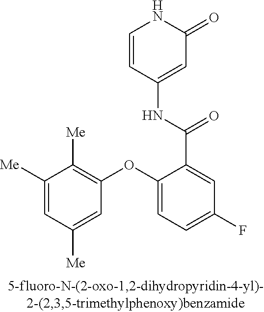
C1([Me])=CC([Me])=CC(OC2=CC=C(F)C=C2C(=O)NC2=CC(=O)NC=C2)=C1[Me]
